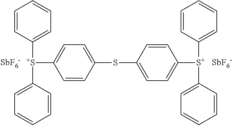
C1=C([S+](C2=CC=CC=C2)C2=CC=C(SC3=CC=C([S+](C4=CC=CC=C4)C4=CC=CC=C4)C=C3)C=C2)C=CC=C1.[SbF6-].[SbF6-]
